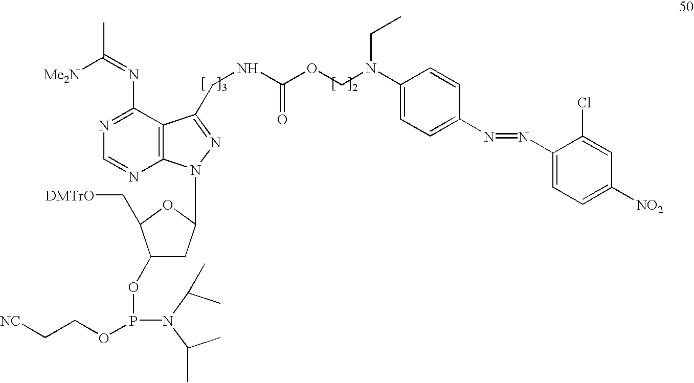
C([Me2N])(C)=NC1=NC=NC2=C1C(CNC(=O)OCN(CC)C1=CC=C(N=NC3=CC=C([NO2])C=C3Cl)C=C1)=NN2C1CC(OP(OCC[NC])N(C(C)C)C(C)C)C(C[DMTrO])O1
